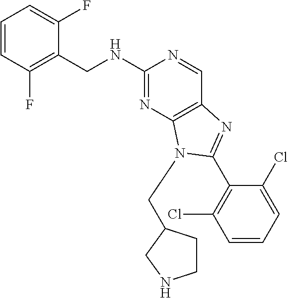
C1=CC(F)=C(CNC2=NC3=C(C=N2)N=C(C2=C(Cl)C=CC=C2Cl)N3CC2CCNC2)C(F)=C1
